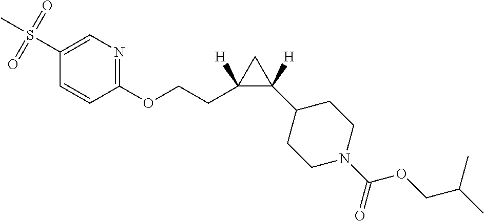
S(C1=CN=C(OCCC2([H])C([H])(C3CCN(C(=O)OCC(C)C)CC3)C2)C=C1)(C)(=O)=O
